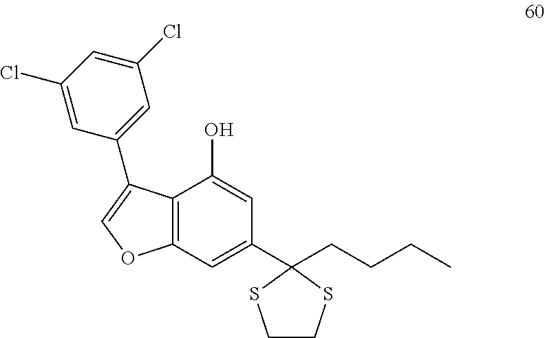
C12=C(C=C(C3(CCCC)SCCS3)C=C1O)OC=C2C1=CC(Cl)=CC(Cl)=C1
